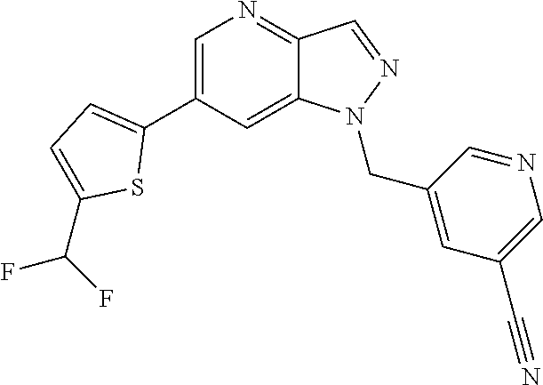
C1(C2=CC=C(C(F)F)S2)=CN=C2C(=C1)N(CC1=CC(C#N)=CN=C1)N=C2
